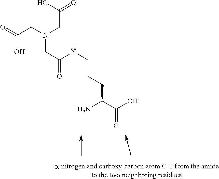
C(C(C(O)=O)N)CCNC(CN(CC(=O)O)CC(=O)O)=O
